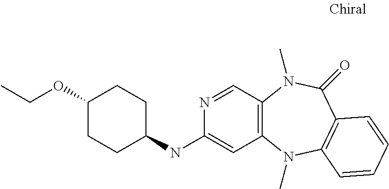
C12=C(N(C)C3=C(C(=O)N1C)C=CC=C3)C=C(NC1CCC(OCC)CC1)N=C2
